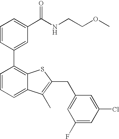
C1=CC(C2=C3C(=CC=C2)C(C)=C(CC2=CC(F)=CC(Cl)=C2)S3)=CC(C(NCCOC)=O)=C1
